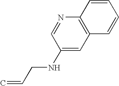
C1(NCC=C)=CC2=C(N=C1)C=CC=C2
